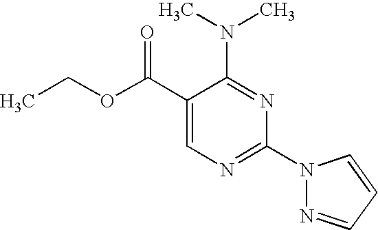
C1(C(OCC)=O)=CN=C(N2N=CC=C2)N=C1N(C)C
